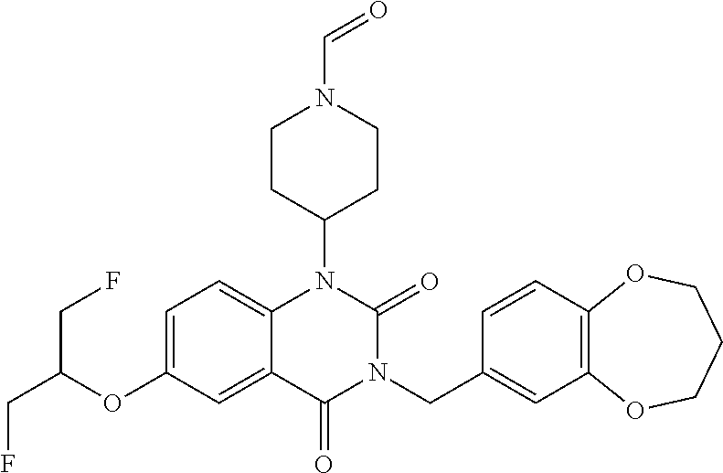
C1=C(OC(CF)CF)C=C2C(=C1)N(C1CCN(C=O)CC1)C(=O)N(CC1=CC3=C(C=C1)OCCCO3)C2=O
